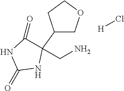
C1C(C2(CN)C(=O)NC(=O)N2)CCO1.[H]Cl
